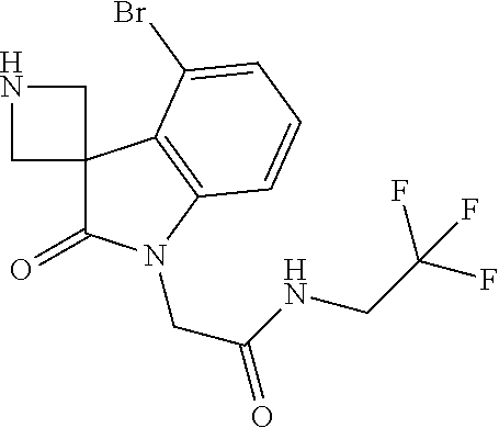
C12(C(=O)N(CC(=O)NCC(F)(F)F)C3=C1C(Br)=CC=C3)CNC2
